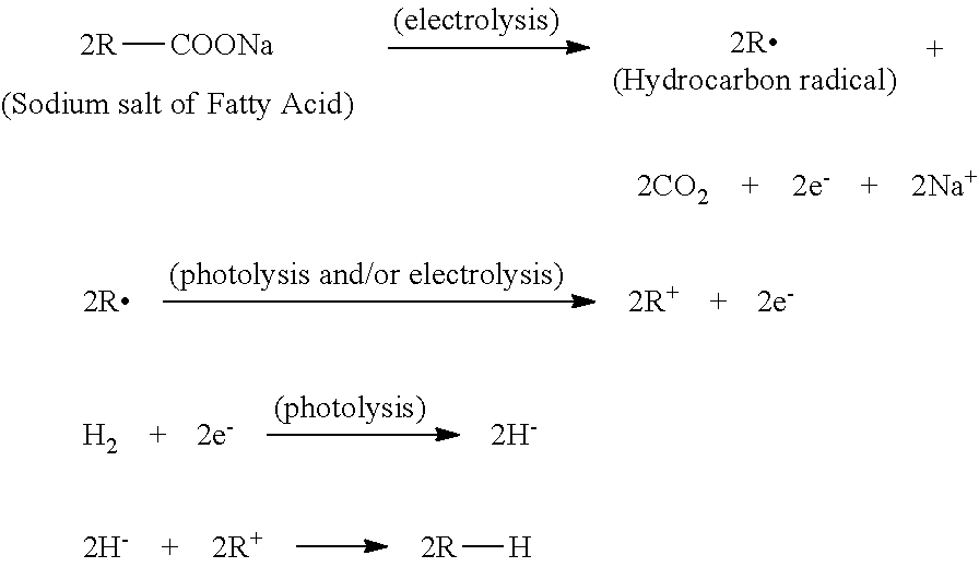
[COONa][2R].[2R(Hydrocarbon radical)].[H2].[2R][H]
